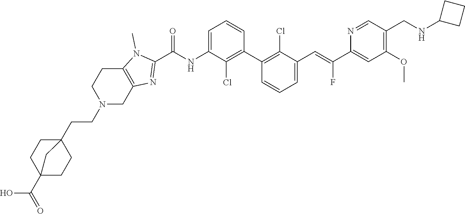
C1(C2=C(Cl)C(C=C(C3=CC(OC)=C(CNC4CCC4)C=N3)F)=CC=C2)=C(Cl)C(NC(C2=NC3=C(N2C)CCN(CCC24CCC(C(O)=O)(CC2)C4)C3)=O)=CC=C1
